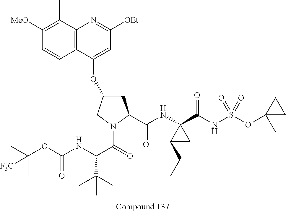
O(C1CC(C(=O)NC2(C(NS(OC3(C)CC3)(=O)=O)=O)C(CC)C2)N(C(=O)C(NC(OC(C)(C)[F3C])=O)C(C)(C)C)C1)C1=CC([OEt])=NC2=C1C=CC([MeO])=C2C
